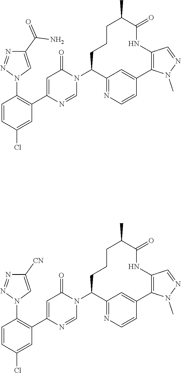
C1=NC(C2=C(N3C=C(C(=O)N)N=N3)C=CC(Cl)=C2)=CC(=O)N1C1C2=NC=CC(=C2)C2=C(NC(=O)C(C)CCC1)C=NN2C.C1=NC(C2=C(N3C=C([CN])N=N3)C=CC(Cl)=C2)=CC(=O)N1C1C2=NC=CC(=C2)C2=C(NC(=O)C(C)CCC1)C=NN2C
